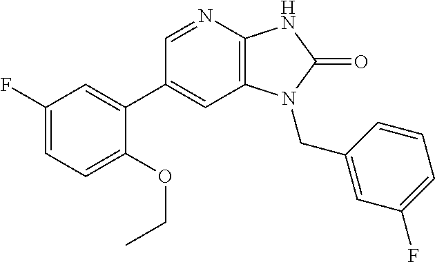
C1(C2=CC(F)=CC=C2OCC)=CC2=C(N=C1)NC(=O)N2CC1=CC(F)=CC=C1
